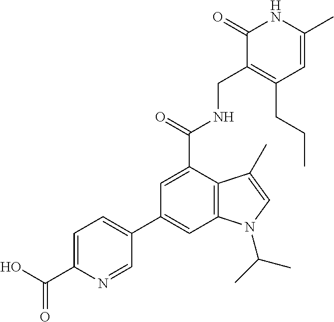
C1=C(C(O)=O)N=CC(C2=CC3=C(C(C(=O)NCC4=C(CCC)C=C(C)NC4=O)=C2)C(C)=CN3C(C)C)=C1
